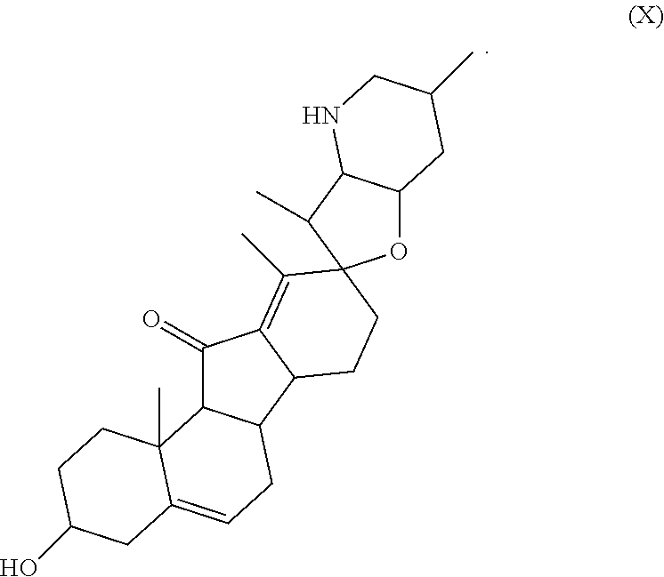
C1(=O)C2C(C3C1=C(C)C1(CC3)OC3C(C1C)NCC(C)C3)CC=C1C2(C)CCC(O)C1
